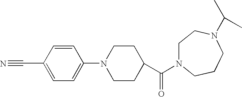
C1=C(C#N)C=CC(N2CCC(C(=O)N3CCN(C(C)C)CCC3)CC2)=C1
